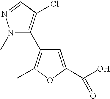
N1(C)C(C2=C(C)OC(C(O)=O)=C2)=C(Cl)C=N1
